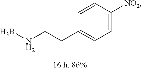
N(CCC1=CC=C([NO2])C=C1)B
